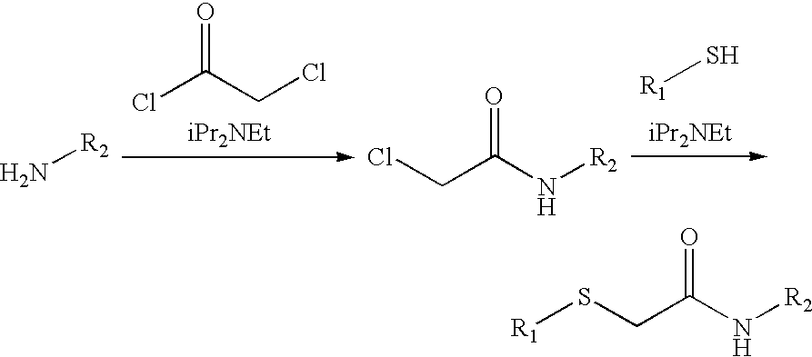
N[R2].O=C(CCl)Cl.O=C(N[R2])CCl.[R1]S.O=C(N[R2])CS[R1]
